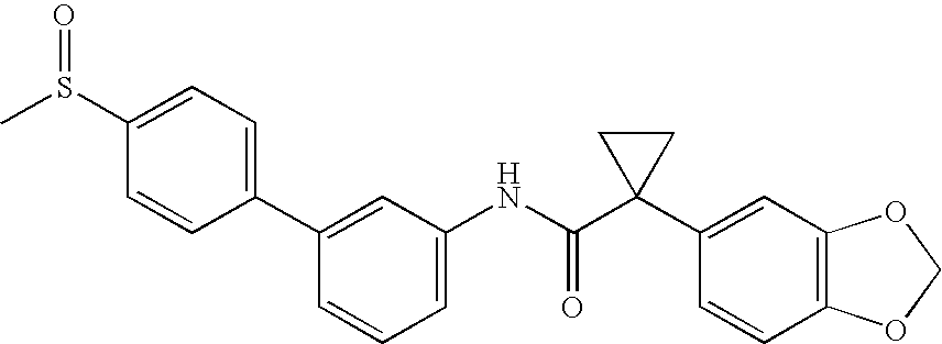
C1(C2=CC=C(S(C)=O)C=C2)=CC(NC(C2(C3=CC4=C(C=C3)OCO4)CC2)=O)=CC=C1
